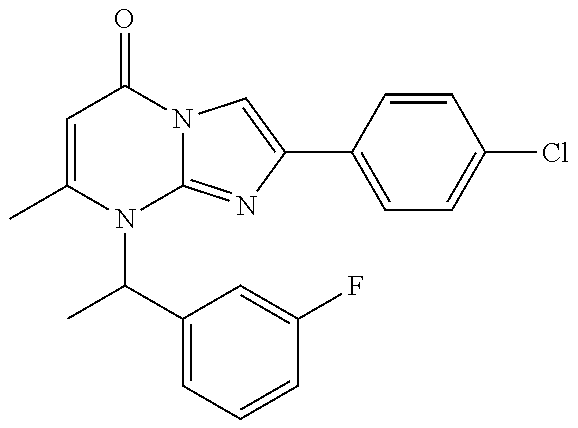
C1=C(C)N(C(C2=CC=CC(F)=C2)C)C2=NC(C3=CC=C(Cl)C=C3)=CN2C1=O
